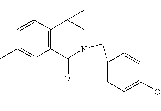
C1=CC2=C(C=C1C)C(=O)N(CC1=CC=C(OC)C=C1)CC2(C)C
